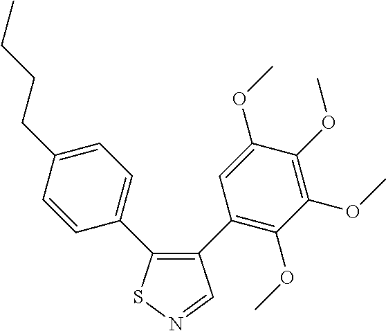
C1=CC(C2=C(C3=C(OC)C(OC)=C(OC)C(OC)=C3)C=NS2)=CC=C1CCCC
